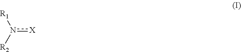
[X]n([R2])[R1]
